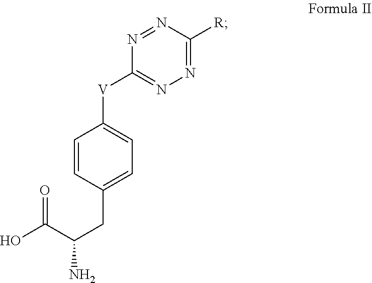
C1=CC(CC(N)C(O)=O)=CC=C1[V]C1=NN=C([R])N=N1
